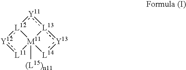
[Y11]1:[L12]2:[Y12]:[L11][M11]23([(L15)n11])[L13]:1:[Y13]:[L14]3
